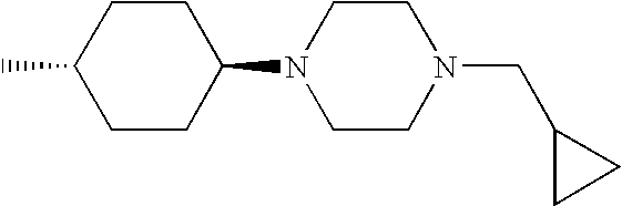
C1(C)CCC(N2CCN(CC3CC3)CC2)CC1
